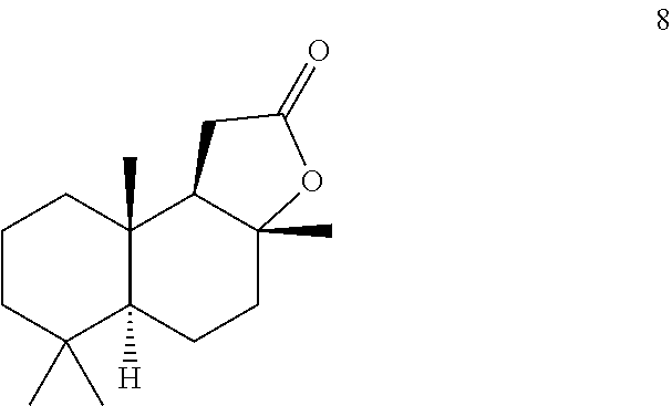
C1CC(C)(C)C2([H])C(C)(C1)C1C(C)(CC2)OC(=O)C1
